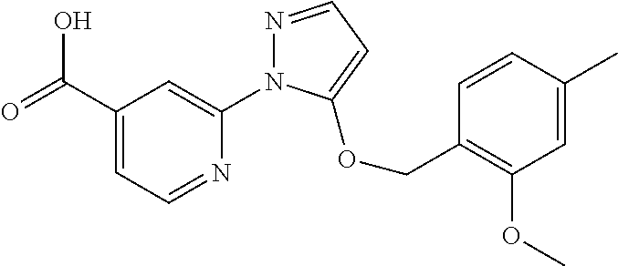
C1(C(=O)O)=CC=NC(N2N=CC=C2OCC2=C(OC)C=C(C)C=C2)=C1
